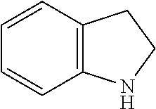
C12=C(C=CC=C1)CCN2
